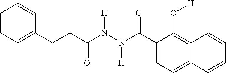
C(C(N(N(C(=O)C1=CC=C2C(=C1O[H])C=CC=C2)[H])[H])=O)CC1=CC=CC=C1
